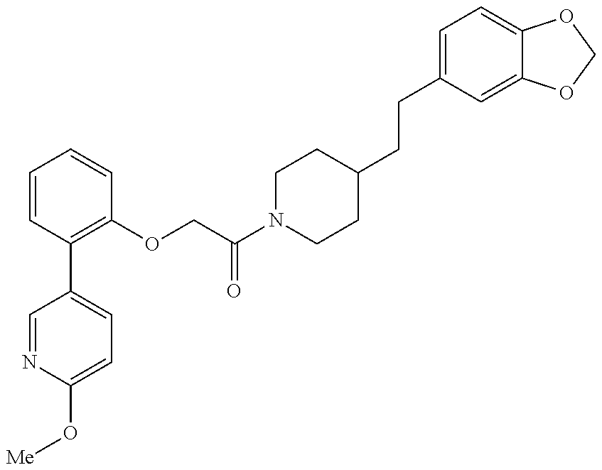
C1=NC(O[Me])=CC=C1C1=C(OCC(N2CCC(CCC3=CC=C4C(=C3)OCO4)CC2)=O)C=CC=C1
